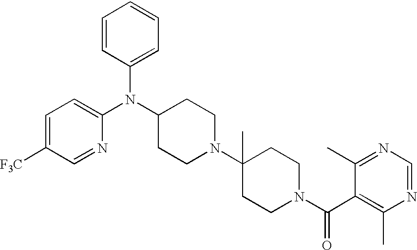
C1(N(C2CCN(C3(C)CCN(C(C4=C(C)N=CN=C4C)=O)CC3)CC2)C2=CC=C([F3C])C=N2)=CC=CC=C1
